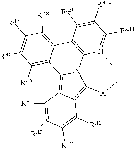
C1([RA8])=C2C3=C(N(C)=C([RA11])C([RA10])=C3[RA9])N3C(=C4C(=C3[X]C)C([RA1])=C([RA2])C([RA3])=C4[RA4])C2=C([RA5])C([RA6])=C1[RA7]
